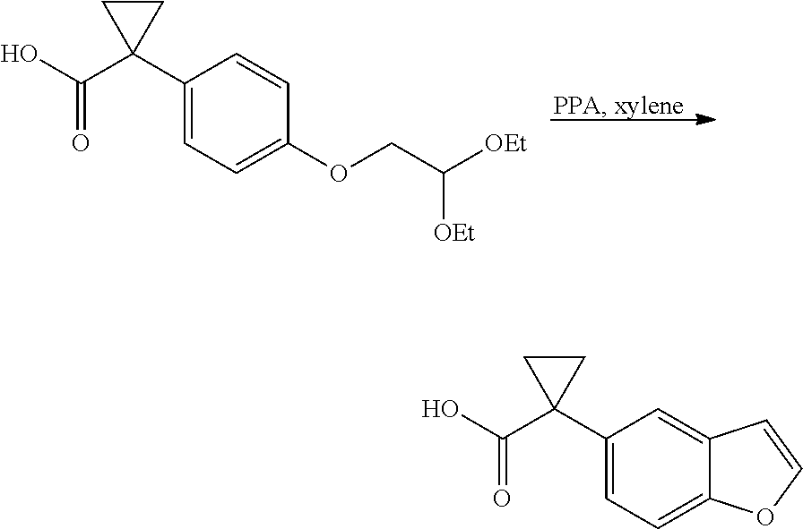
C1(C2(C(O)=O)CC2)=CC=C(OCC([OEt])[OEt])C=C1.C1(C2(C(O)=O)CC2)=CC=C2C(=C1)C=CO2
